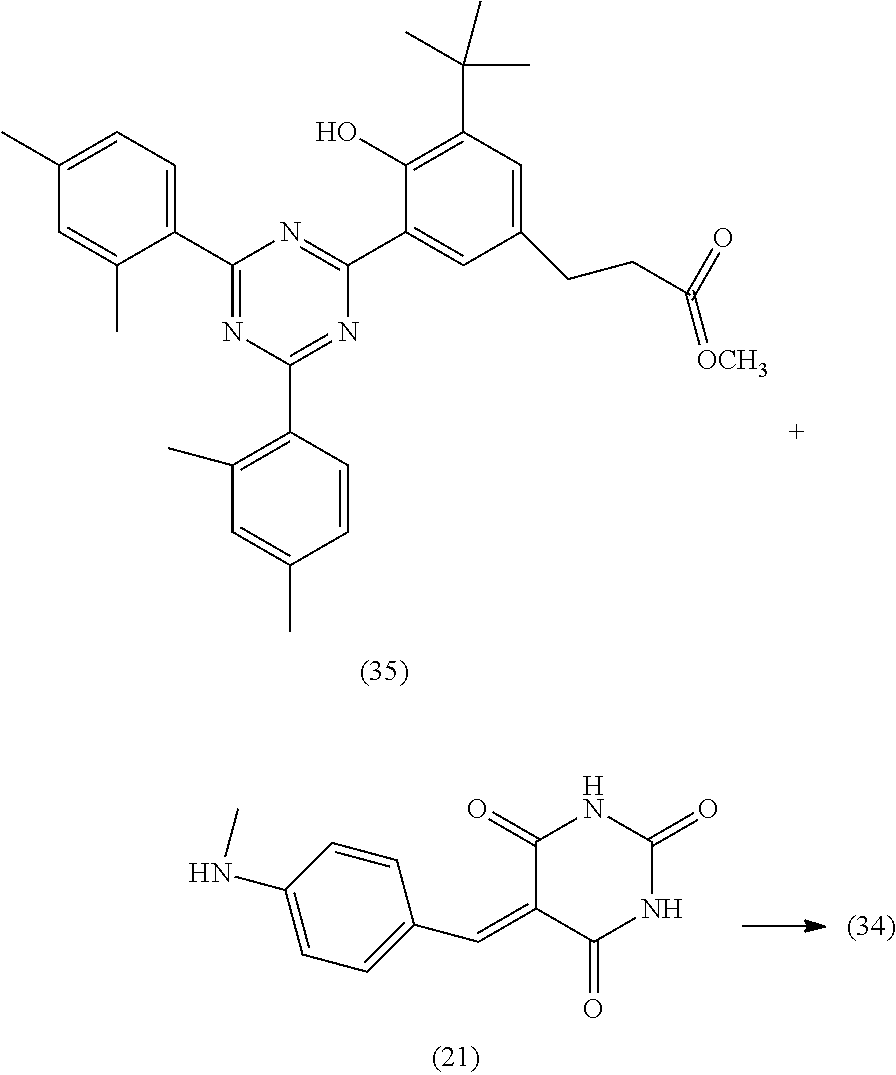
C1=C(C)C=C(C)C(C2=NC(C3=C(C)C=C(C)C=C3)=NC(C3=CC(CCC(=[OCH3])=O)=CC(C(C)(C)C)=C3O)=N2)=C1.N1C(=O)C(=CC2=CC=C(NC)C=C2)C(=O)NC1=O
